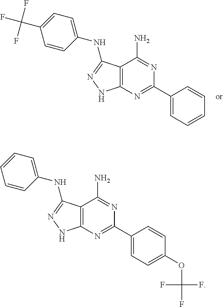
C12=C(N=C(C3=CC=CC=C3)N=C1N)NN=C2NC1=CC=C(C(F)(F)F)C=C1.C12=C(N=C(C3=CC=C(OC(F)(F)F)C=C3)N=C1N)NN=C2NC1=CC=CC=C1
